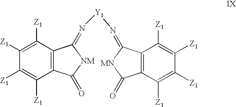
C1([Z1])=C([Z1])C2=C(C([Z1])=C1[Z1])C(=O)[NM]C2=N[Y1]N=C1C2=C(C([Z1])=C([Z1])C([Z1])=C2[Z1])C(=O)[MN]1
